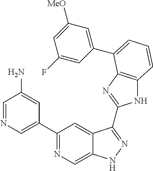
C1(C2=NC=C3C(=C2)C(C2=NC4=C(N2)C=CC=C4C2=CC([MeO])=CC(F)=C2)=NN3)=CN=CC(N)=C1
